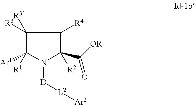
C1([R3])([R3])C([Ar1])([R1])N([D][L2][Ar2])C([R2])(C([OR])=O)C1[R4]
